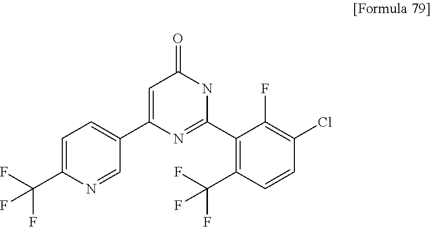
C1=C(C(F)(F)F)N=CC(C2=CC(=O)NC(C3=C(C(F)(F)F)C=CC(Cl)=C3F)=N2)=C1
